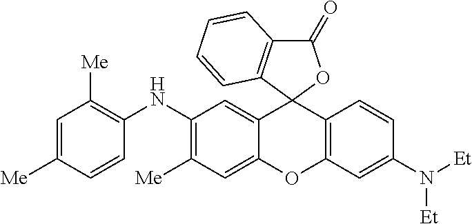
C1(NC2=C([Me])C=C([Me])C=C2)=C([Me])C=C2C(=C1)C1(C3=C(O2)C=C(N([Et])[Et])C=C3)OC(=O)C2=C1C=CC=C2
